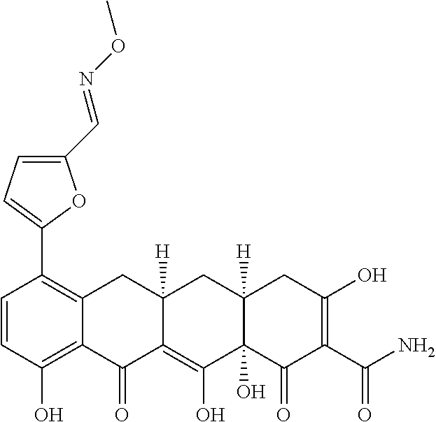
C1=CC(O)=C2C(=C1C1=CC=C(C=NOC)O1)CC1([H])C(=C(O)C3(O)C([H])(C1)CC(O)=C(C(N)=O)C3=O)C2=O
